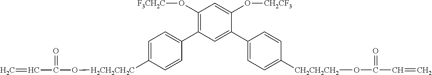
O(C(C=C)=O)[CH2CH2CH2]C1=CC=C(C2=CC(C3=CC=C([H2CH2CH2C]OC(C=C)=O)C=C3)=C(O[F3CH2C])C=C2O[CH2CF3])C=C1
